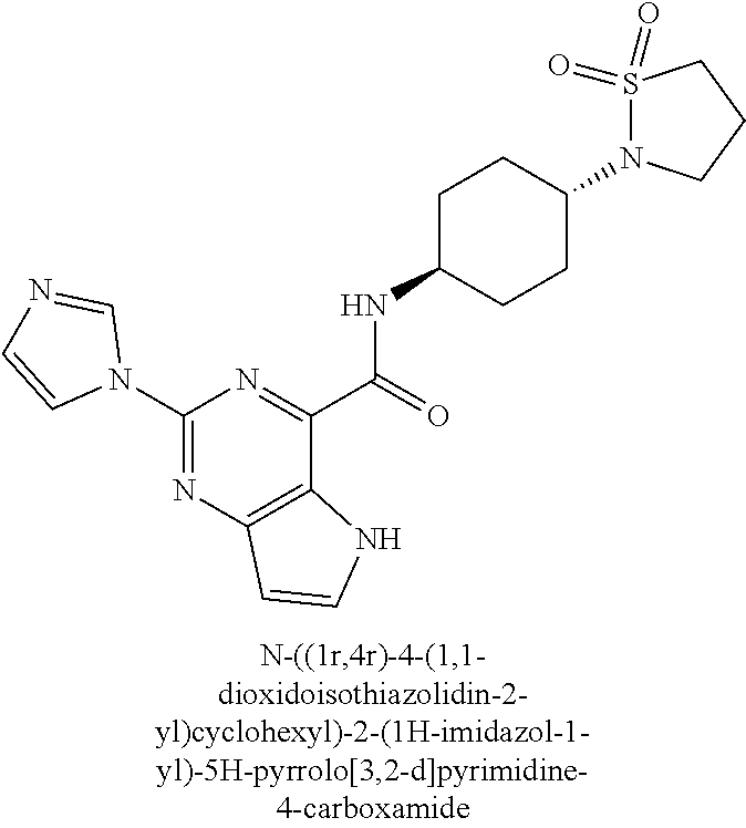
C1(N2C=NC=C2)=NC2=C(C(C(NC3CCC(N4S(=O)(=O)CCC4)CC3)=O)=N1)NC=C2
